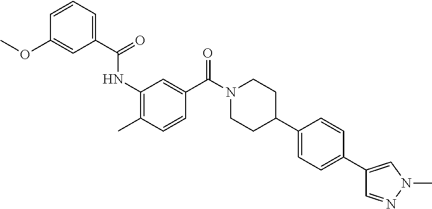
C1=CC=C(C(=O)NC2=C(C)C=CC(C(N3CCC(C4=CC=C(C5=CN(C)N=C5)C=C4)CC3)=O)=C2)C=C1OC
